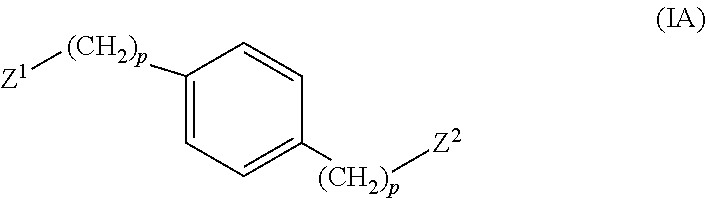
[Z1][(CH2)p]C1=CC=C([(CH2)p][Z2])C=C1
